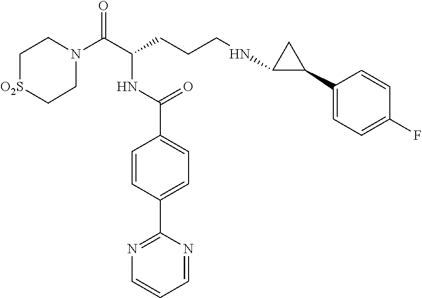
C1N(C(C(CCCNC2C(C3=CC=C(F)C=C3)C2)NC(C2=CC=C(C3=NC=CC=N3)C=C2)=O)=O)CC[O2S]C1
